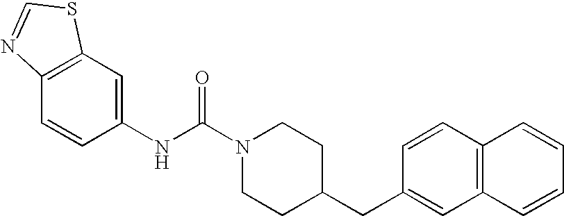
N(C(N1CCC(CC2=CC3=C(C=C2)C=CC=C3)CC1)=O)C1=CC2=C(C=C1)N=CS2
